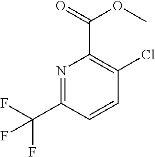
N1=C(C(F)(F)F)C=CC(Cl)=C1C(=O)OC
